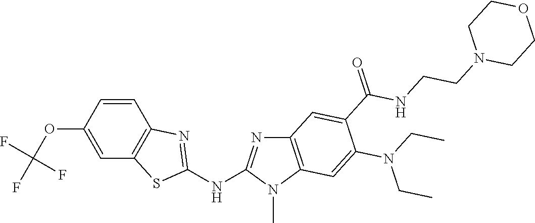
C1(OC(F)(F)F)=CC2=C(C=C1)N=C(NC1=NC3=C(N1C)C=C(N(CC)CC)C(C(NCCN1CCOCC1)=O)=C3)S2
